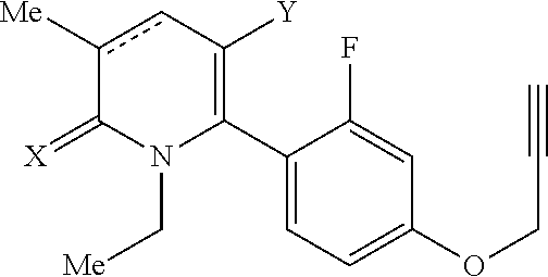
C1(C2=C([Y])cc([Me])C(=[X])N2C[Me])=CC=C(OCC#C)C=C1F
